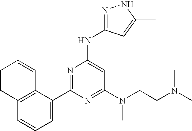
C12=C(C(C3=NC(NC4=NNC(C)=C4)=CC(N(CCN(C)C)C)=N3)=CC=C1)C=CC=C2
